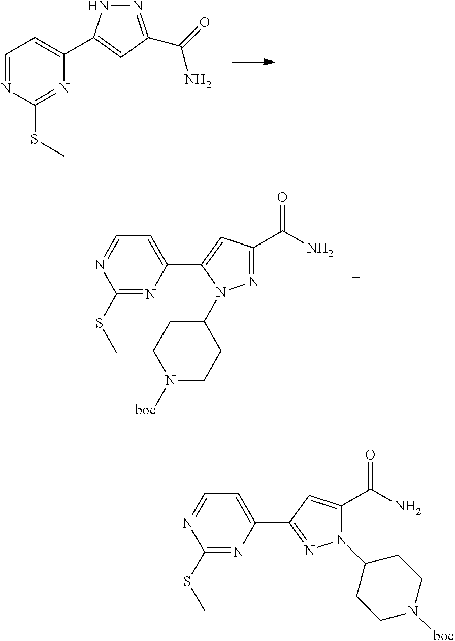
N1(C2CCN([boc])CC2)C(C(N)=O)=CC(C2=CC=NC(SC)=N2)=N1.C1=NC(SC)=NC(C2=CC(C(=O)N)=NN2)=C1.N1=C(C(N)=O)C=C(C2=CC=NC(SC)=N2)N1C1CCN([boc])CC1
